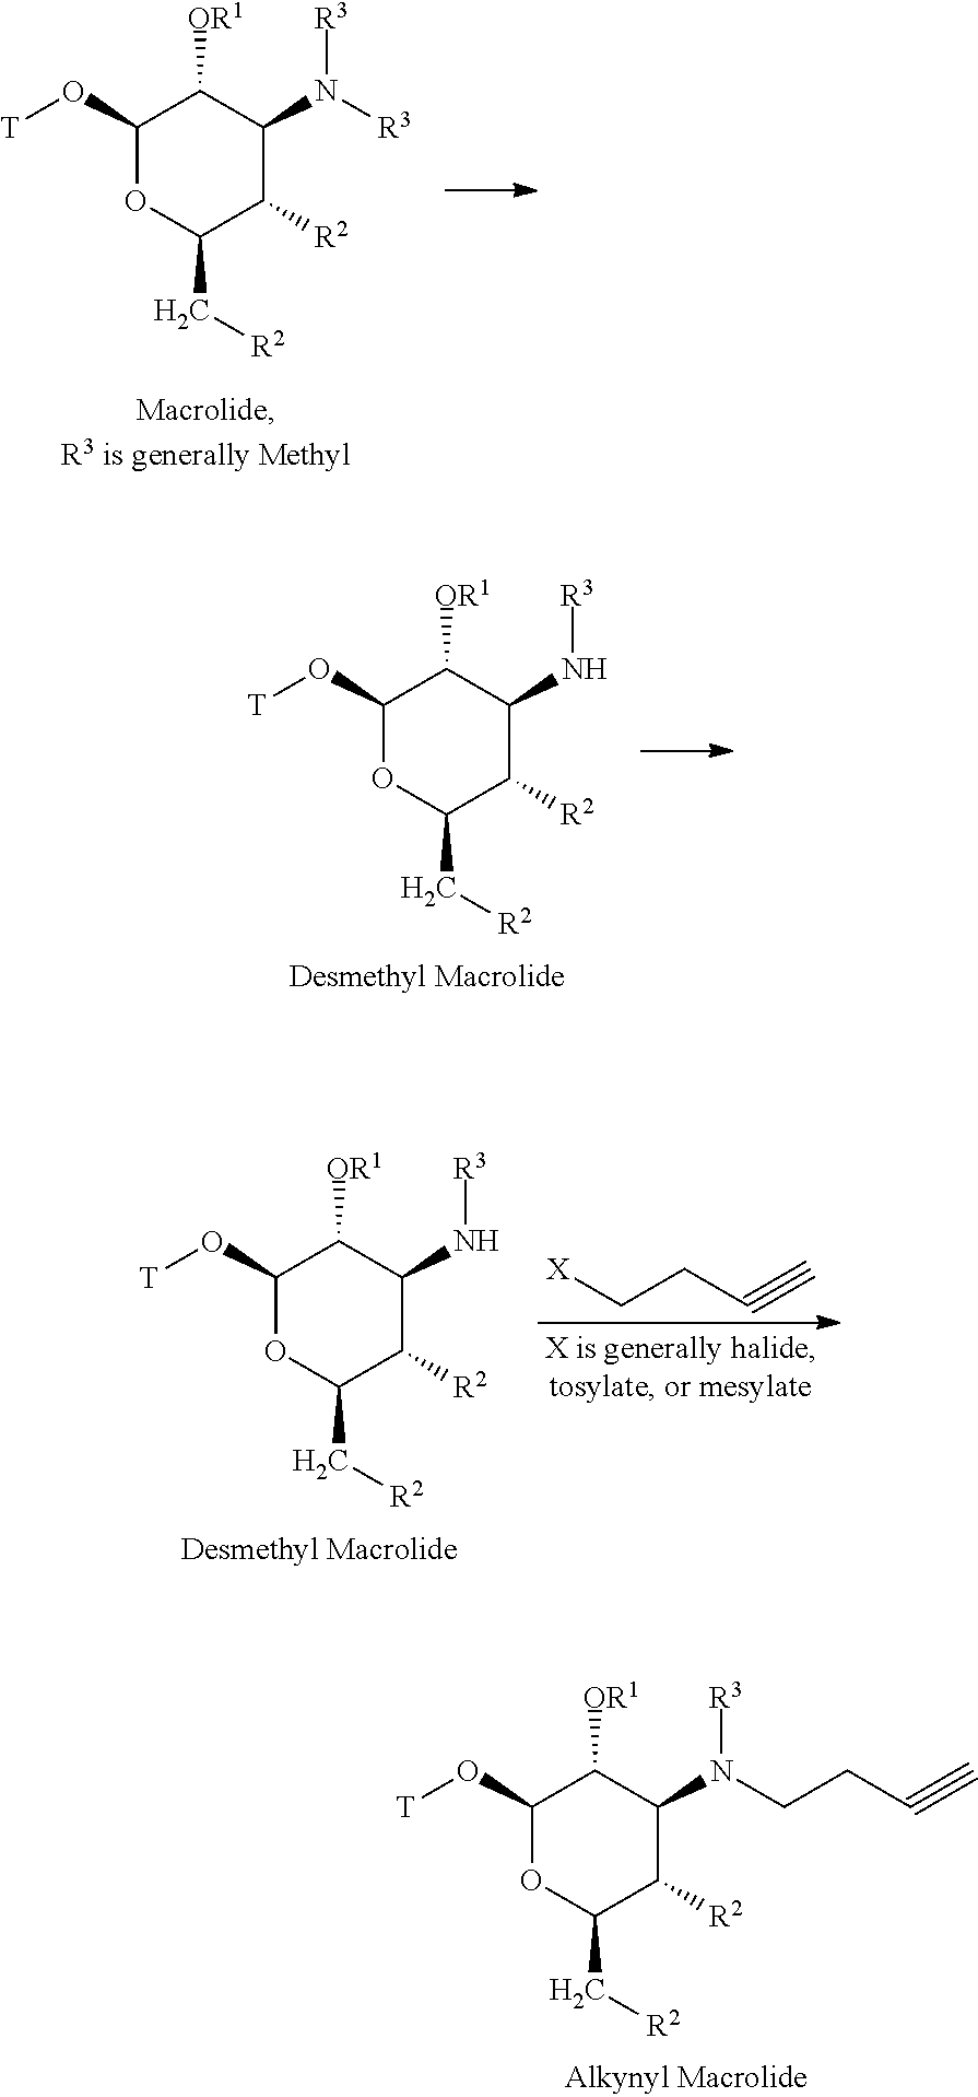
C1(O[T])OC(C[R2])C([R2])C(N([R3])CCC#C)C1[OR1].C1(O[T])OC(C[R2])C([R2])C(N([R3])[R3])C1[OR1].C1(O[T])OC(C[R2])C([R2])C(N[R3])C1[OR1].C1(O[T])OC(C[R2])C([R2])C(N[R3])C1[OR1].[X]CCC#C
